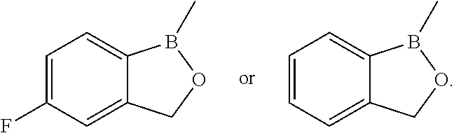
C1=C(F)C=C2C(=C1)B(C)OC2.C1=CC=C2C(=C1)B(C)OC2
